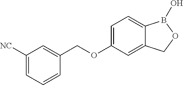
C1=C2C(=CC(OCC3=CC([NC])=CC=C3)=C1)COB2O
